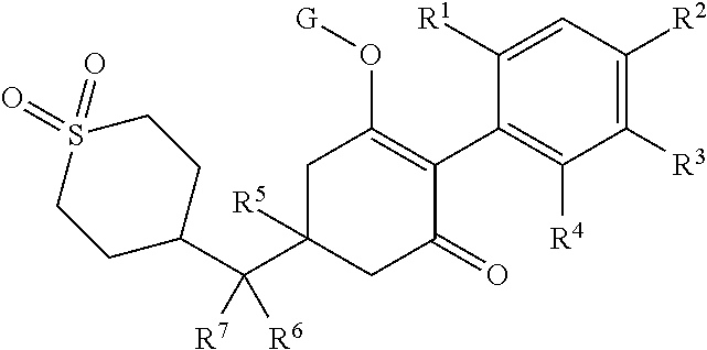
C1([R1])=CC([R2])=C([R3])C([R4])=C1C1=C(O[G])CC(C(C2CCS(=O)(=O)CC2)([R7])[R6])([R5])CC1=O
